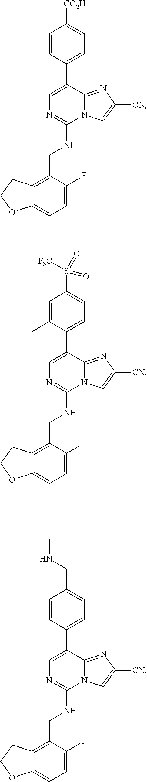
C1=C(C2=CC=C([CO2H])C=C2)C2=NC([CN])=CN2C(NCC2=C3C(=CC=C2F)OCC3)=N1.C1=C(C2=CC=C(S([F3C])(=O)=O)C=C2C)C2=NC([CN])=CN2C(NCC2=C3C(=CC=C2F)OCC3)=N1.C1=C(C2=CC=C(CNC)C=C2)C2=NC([CN])=CN2C(NCC2=C3C(=CC=C2F)OCC3)=N1
